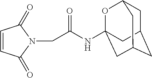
C1=CC(=O)N(CC(NC23OC4CC(CC(C2)C4)C3)=O)C1=O
